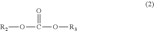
[R2]OC(O[R3])=O
